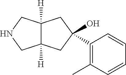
C12([H])C([H])(CC(O)(C3=C(C)C=CC=C3)C1)CNC2
